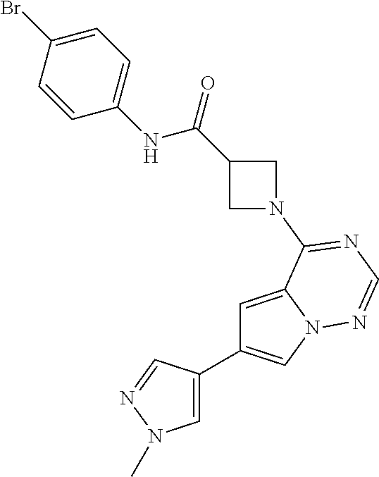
C1=C(C2=CN3C(=C2)C(N2CC(C(=O)NC4=CC=C(Br)C=C4)C2)=NC=N3)C=NN1C
